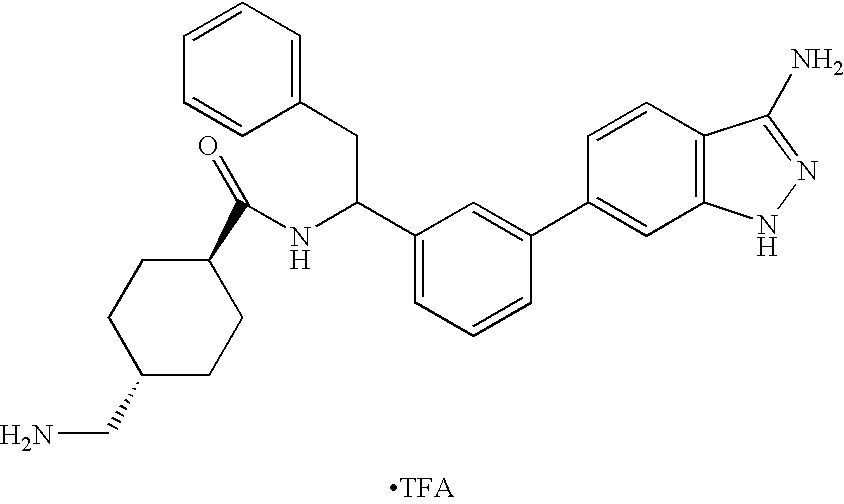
C1=CC=C(CC(NC(=O)C2CCC(CN)CC2)C2=CC=CC(C3=CC4=C(C=C3)C(N)=NN4)=C2)C=C1
